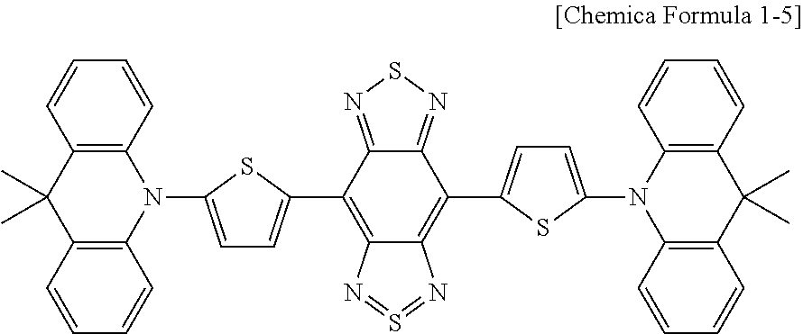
C12=C(C=CC=C1)N(C1=CC=C(C3=C4C(=C(C5=CC=C(N6C7=C(C=CC=C7)C(C)(C)C7=C6C=CC=C7)S5)C5=NSN=C35)N=S=N4)S1)C1=C(C2(C)C)C=CC=C1
